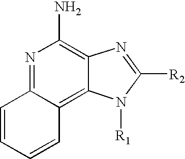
N1=C2C(=C3C(=C1N)N=C([R2])N3[R1])C=CC=C2
